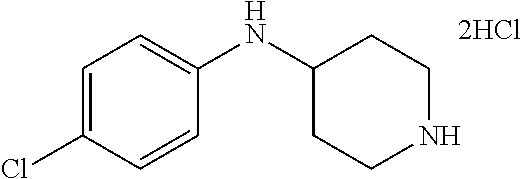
C1=CC(Cl)=CC=C1NC1CCNCC1.[2HCl]
